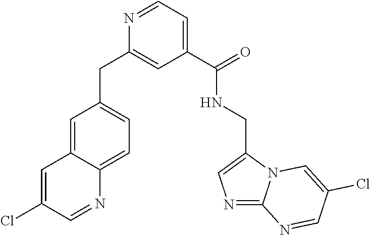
C1(C(=O)NCC2=CN=C3N2C=C(Cl)C=N3)=CC=NC(CC2=CC=C3C(=C2)C=C(Cl)C=N3)=C1
